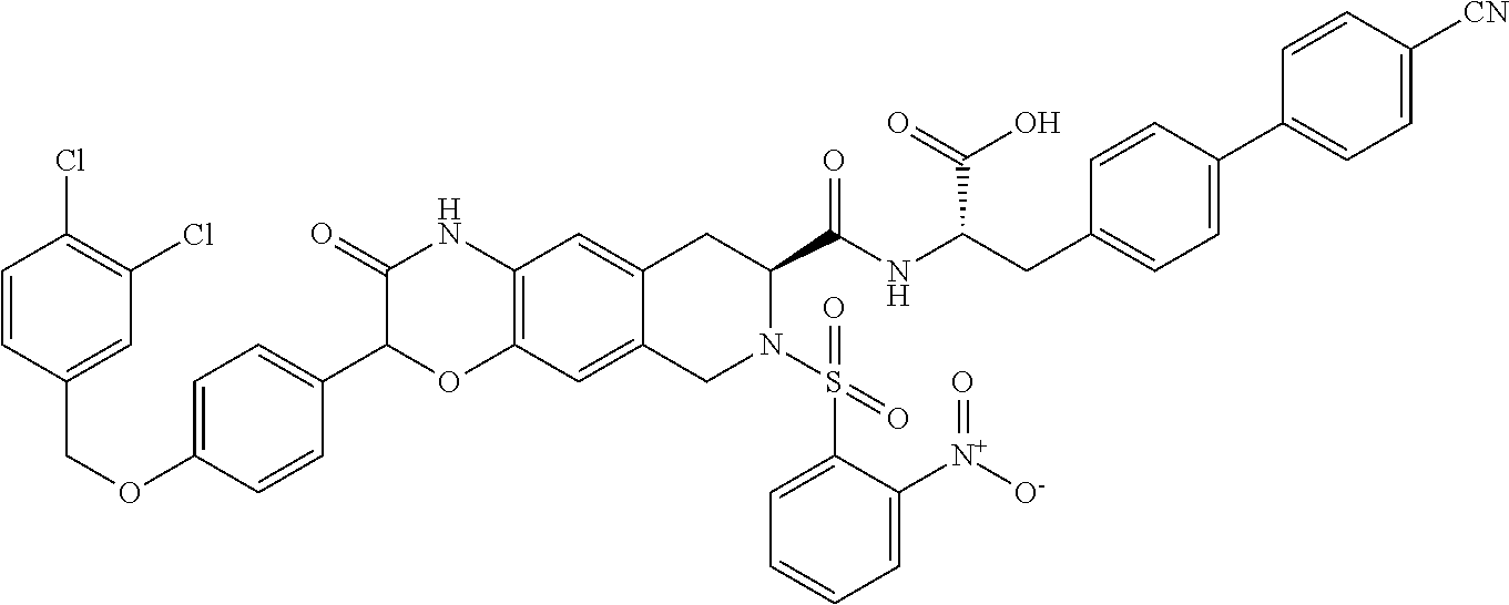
C1=CC(COC2=CC=C(C3OC4=C(NC3=O)C=C3C(=C4)CN(S(C4=CC=CC=C4[N+]([O-])=O)(=O)=O)C(C(NC(CC4=CC=C(C5=CC=C([CN])C=C5)C=C4)C(=O)O)=O)C3)C=C2)=CC(Cl)=C1Cl
